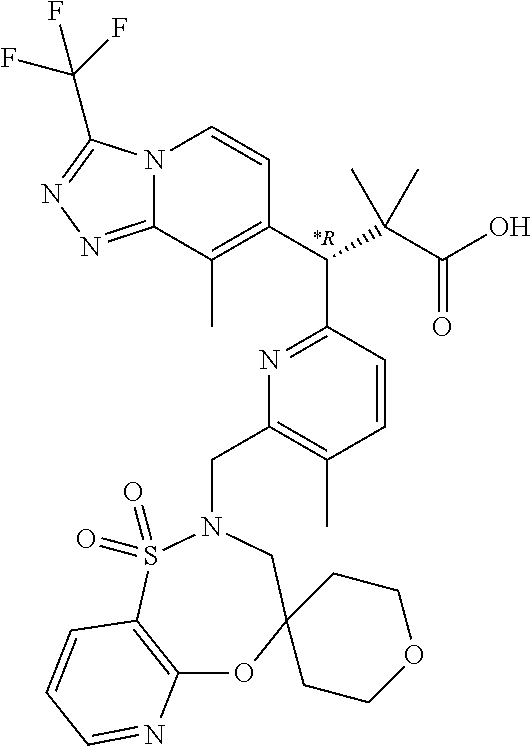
N12C(=NN=C1C(F)(F)F)C(C)=C(C(C(C(O)=O)(C)C)C1=NC(CN3CC4(OC5=C(S3(=O)=O)C=CC=N5)CCOCC4)=C(C)C=C1)C=C2
